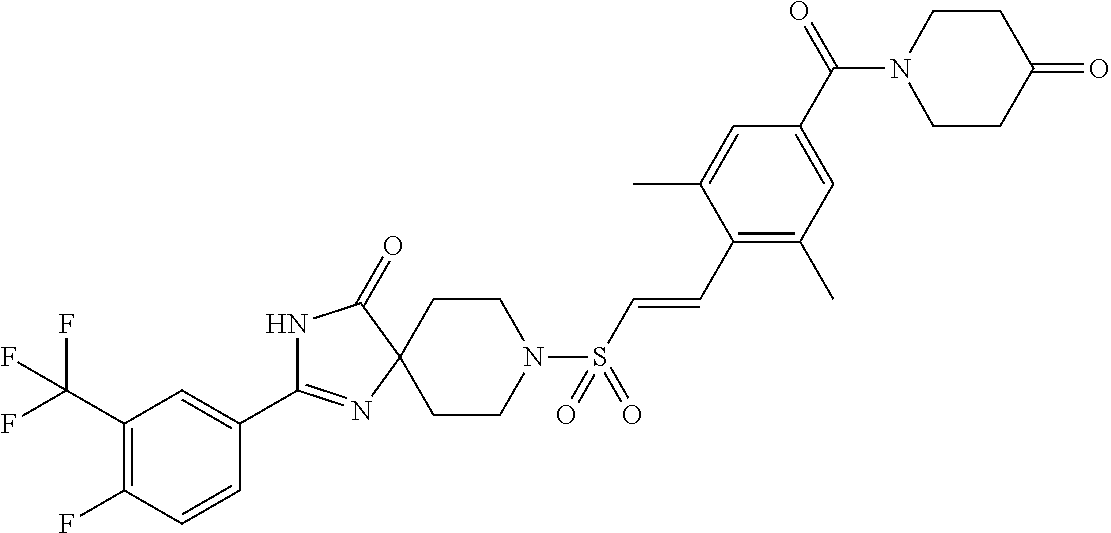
C1=CC(C2=NC3(C(=O)N2)CCN(S(=O)(=O)C=CC2=C(C)C=C(C(=O)N4CCC(=O)CC4)C=C2C)CC3)=CC(C(F)(F)F)=C1F
